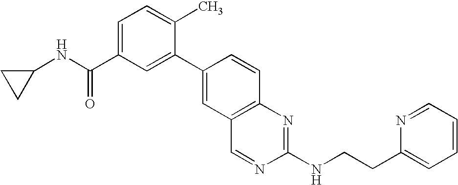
C1=C(C(NC2CC2)=O)C=C(C2=CC3=C(C=C2)N=C(NCCC2=CC=CC=N2)N=C3)C(C)=C1
